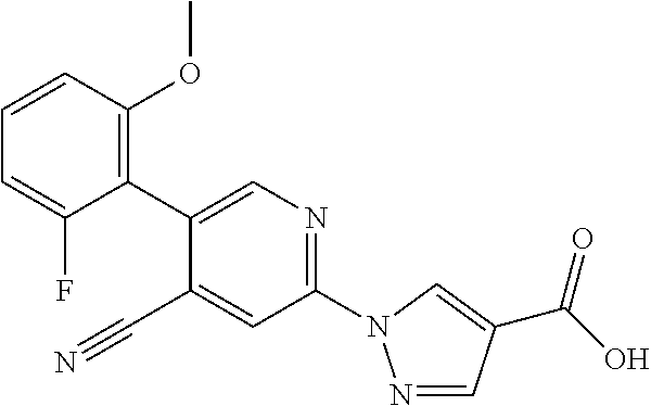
C1=C(F)C(C2=CN=C(N3N=CC(C(=O)O)=C3)C=C2C#N)=C(OC)C=C1
